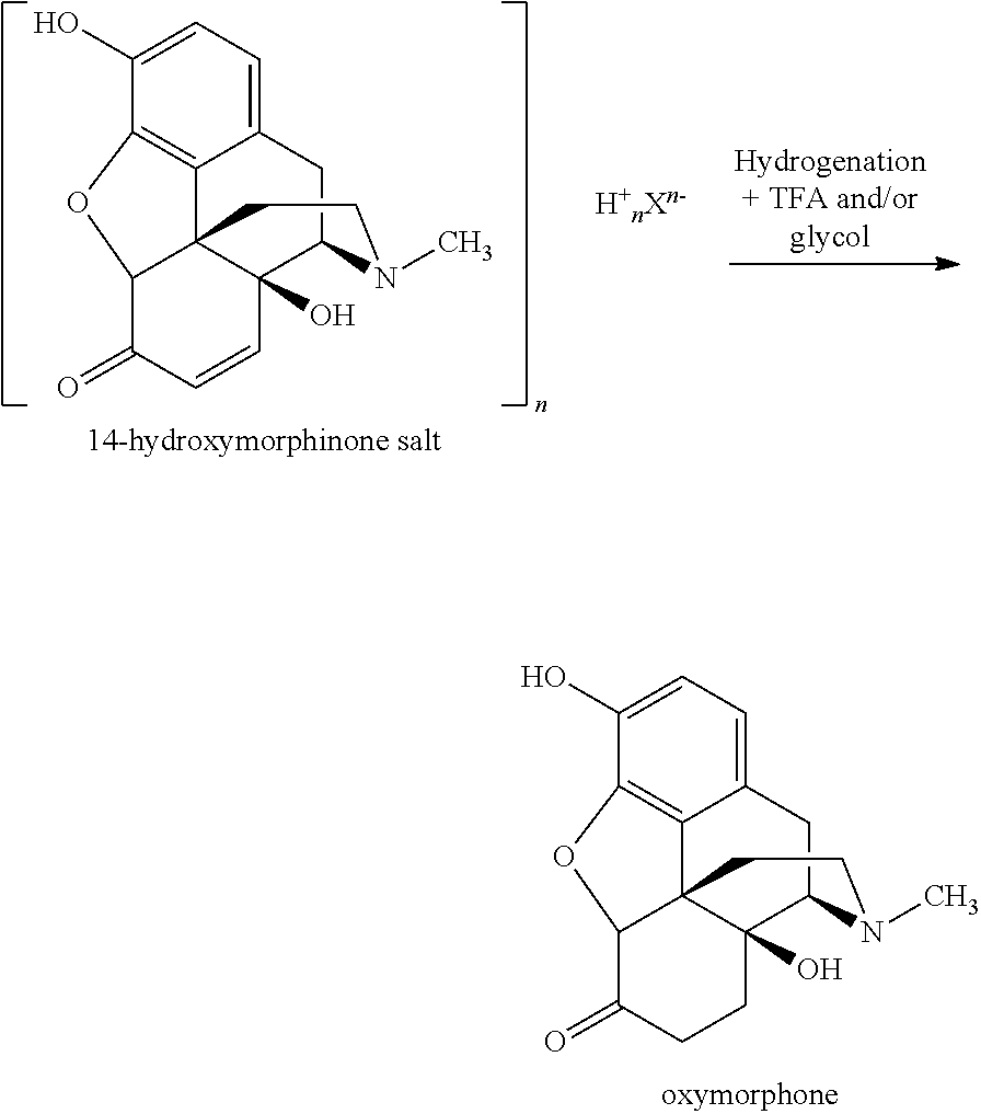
C12=C3C(O)=CC=C1CC1C4(O)C2(C(C(=O)C=C4)O3)CCN1C.[H+nXn-].C12=C3C(O)=CC=C1CC1C4(O)C2(C(C(=O)CC4)O3)CCN1C
